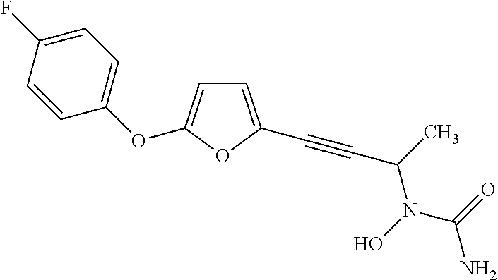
C1=C(C#CC(C)N(O)C(=O)N)OC(OC2=CC=C(F)C=C2)=C1
